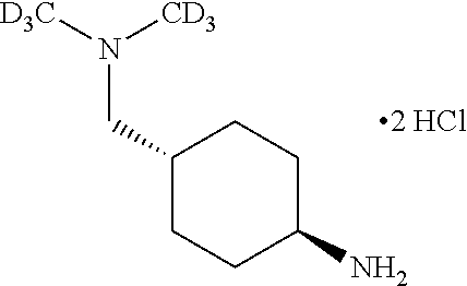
C1(CN([D3C])[CD3])CCC(N)CC1
